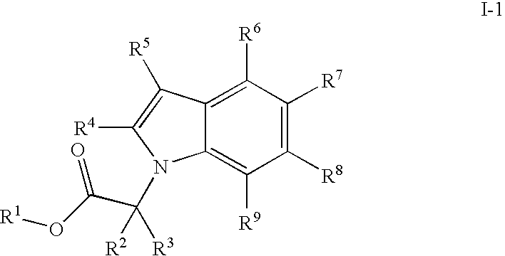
C12=C([R6])C([R7])=C([R8])C([R9])=C1N(C([R3])([R2])C(O[R1])=O)C([R4])=C2[R5]
